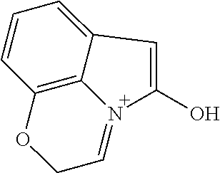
N12=CCOC3=C1C(=CC=C3)C=C2O
